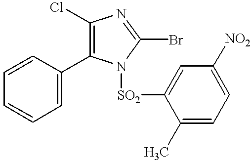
C1(Cl)=C(C2=CC=CC=C2)N([SO2]C2=CC([NO2])=CC=C2C)C(Br)=N1
